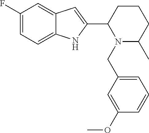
C1(F)=CC=C2C(=C1)C=C(C1CCCC(C)N1CC1=CC=CC(OC)=C1)N2
